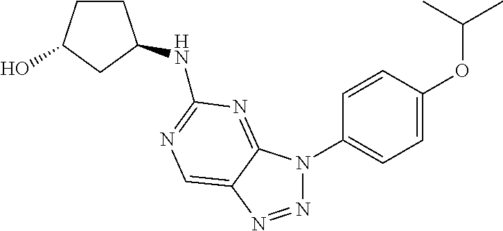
N1=NC2=CN=C(NC3CCC(O)C3)N=C2N1C1=CC=C(OC(C)C)C=C1
